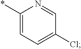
C1(*)=CC=C(Cl)C=N1
